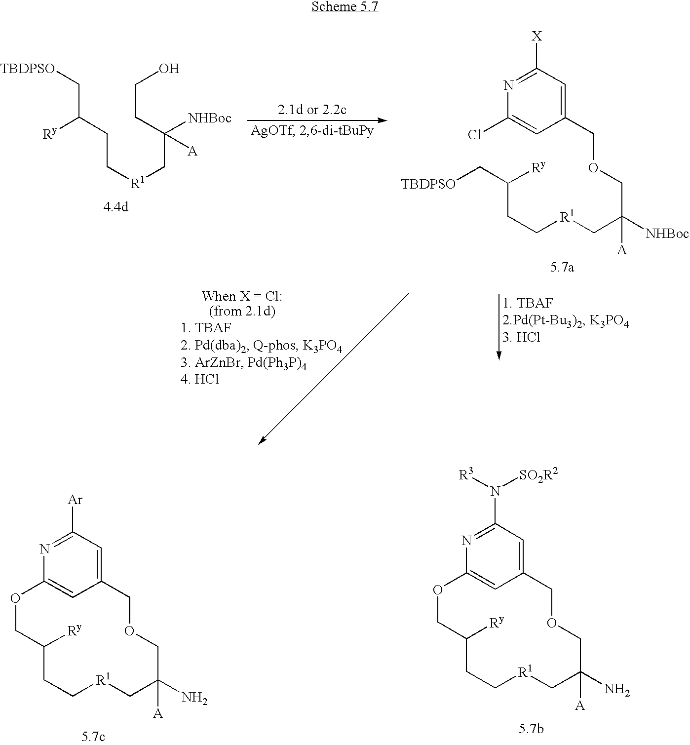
C1(Cl)=CC(COCC([NHBoc])(C[R1]CCC([Ry])C[TBDPSO])[A])=CC([X])=N1.[TBDPSO]CC([Ry])CC[R1]CC(CCO)([A])[NHBoc].C12=CC(=CC([Ar])=N1)COCC(N)([A])C[R1]CCC([Ry])CO2.C12=CC(=CC(N([R3])[SO2R2])=N1)COCC(N)([A])C[R1]CCC([Ry])CO2
